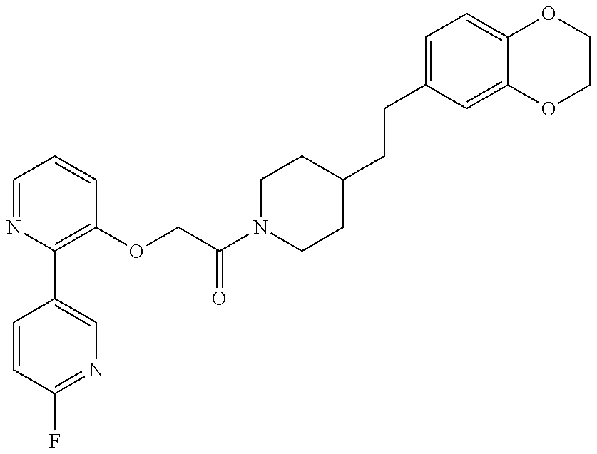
C1=CC(F)=NC=C1C1=C(OCC(N2CCC(CCC3=CC=C4C(=C3)OCCO4)CC2)=O)C=CC=N1
